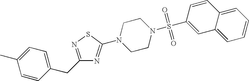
C1=CC(CC2=NSC(N3CCN(S(C4=CC5=CC=CC=C5C=C4)(=O)=O)CC3)=N2)=CC=C1C
